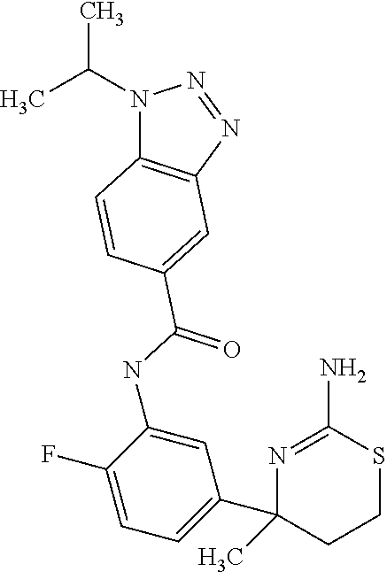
N1(C(C)C)C2=C(N=N1)C=C(C(=O)NC1=CC(C3(C)CCSC(N)=N3)=CC=C1F)C=C2
